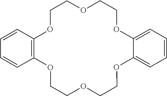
C1OC2=C(OCCOCCOC3=CC=CC=C3OCCOC1)C=CC=C2
